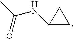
C1(NC(C)=O)CC1
